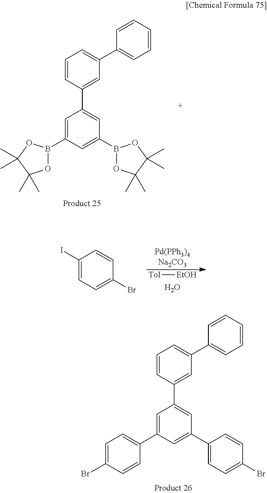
C1=CC(C2=CC(B3OC(C)(C)C(C)(C)O3)=CC(B3OC(C)(C)C(C)(C)O3)=C2)=CC(C2=CC=CC=C2)=C1.[ToI][EtOH].O.C1(I)=CC=C(Br)C=C1.C1=CC(C2=CC(C3=CC=C(Br)C=C3)=CC(C3=CC=C(Br)C=C3)=C2)=CC(C2=CC=CC=C2)=C1
